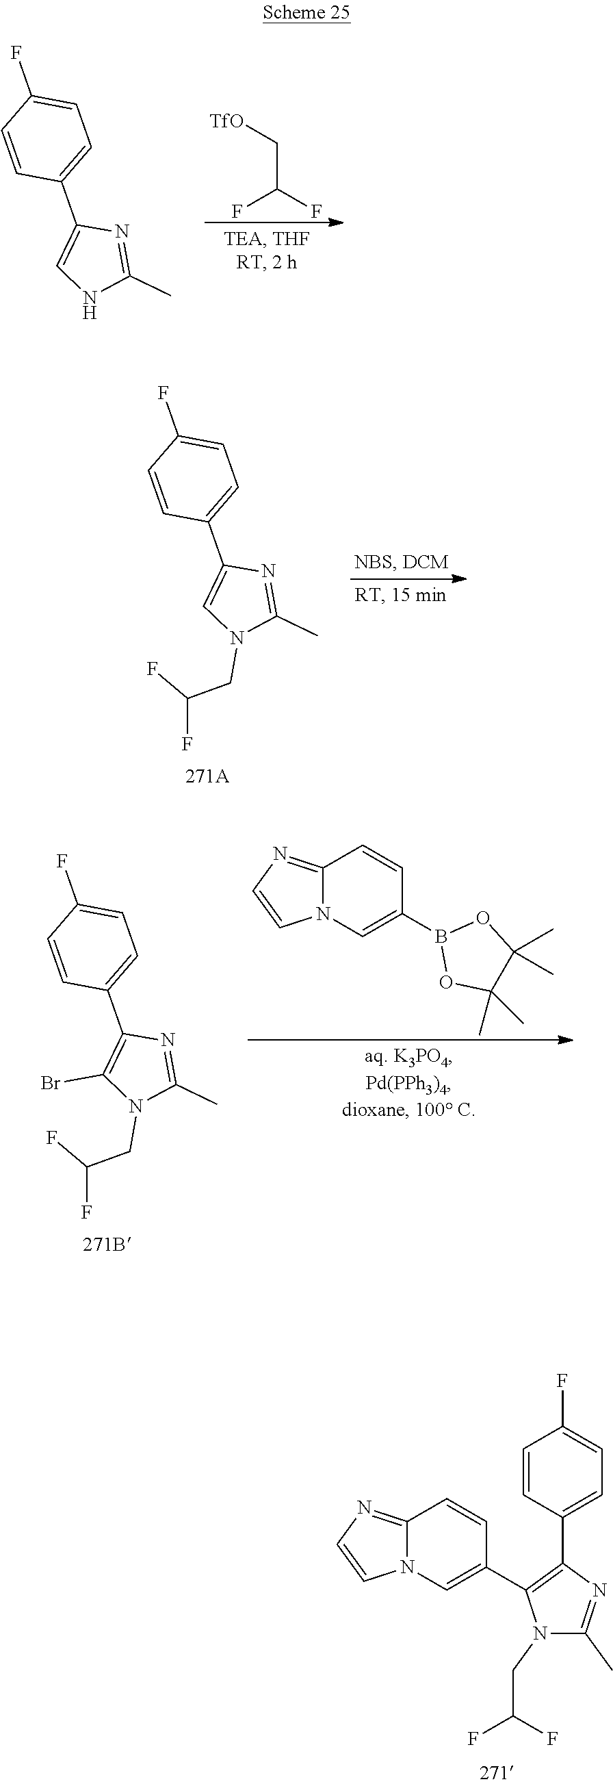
C(C(F)F)[TfO].C1=CC(C2=CNC(C)=N2)=CC=C1F.C1=CC(C2=CN(CC(F)F)C(C)=N2)=CC=C1F.C12=NC=CN1C=C(B1OC(C)(C)C(C)(C)O1)C=C2.C1=CC(C2=C(Br)N(CC(F)F)C(C)=N2)=CC=C1F.C12=NC=CN1C=C(C1=C(C3=CC=C(F)C=C3)N=C(C)N1CC(F)F)C=C2
